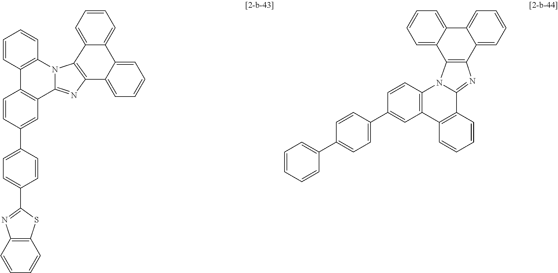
C1=CC2=C(C=C1C1=CC=C(C3=NC4=C(C=CC=C4)S3)C=C1)C1=NC3=C(N1C1=C2C=CC=C1)C1=CC=CC=C1C1=CC=CC=C13.C1=CC=C2C(=C1)C1=CC=CC=C1C1=C2N2C3=C(C=C(C4=CC=C(C5=CC=CC=C5)C=C4)C=C3)C3=C(C=CC=C3)C2=N1
